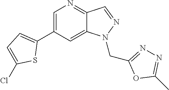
C1(C2=CC=C(Cl)S2)=CN=C2C(=C1)N(CC1=NN=C(C)O1)N=C2
